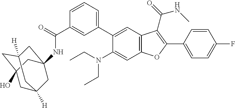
C1=CC=C(C2=CC3=C(C=C2N(CC)CC)OC(C2=CC=C(F)C=C2)=C3C(=O)NC)C=C1C(=O)NC12CC3([H])CC(O)(CC([H])(C1)C3)C2
